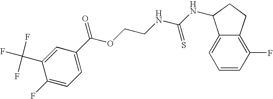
C1=C(C(F)(F)F)C(F)=CC=C1C(OCCNC(NC1C2=CC=CC(F)=C2CC1)=S)=O
